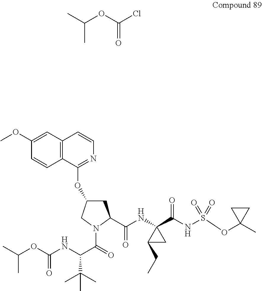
C1(OC)=CC2=C(C=C1)C(OC1CC(C(NC3(C(NS(OC4(C)CC4)(=O)=O)=O)CC3CC)=O)N(C(C(NC(=O)OC(C)C)C(C)(C)C)=O)C1)=NC=C2.CC(C)OC(=O)Cl
